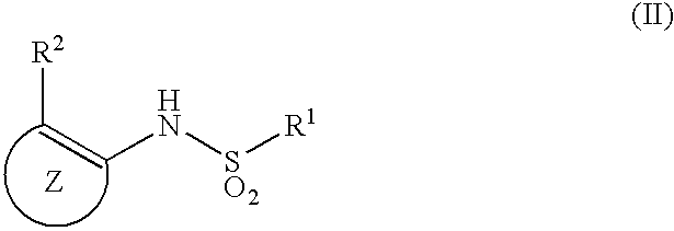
C(=CN[SO2][R1])[R2]
